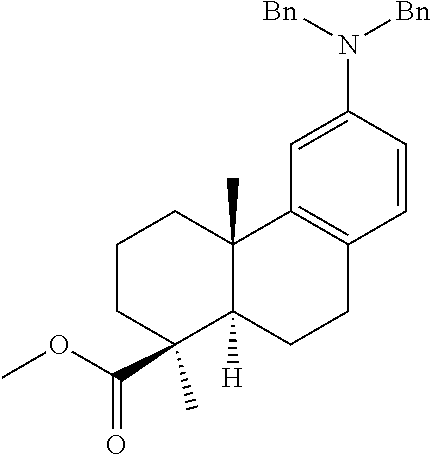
C1(C(OC)=O)(C)C2([H])C(C)(CCC1)C1=C(CC2)C=CC(N([Bn])[Bn])=C1
